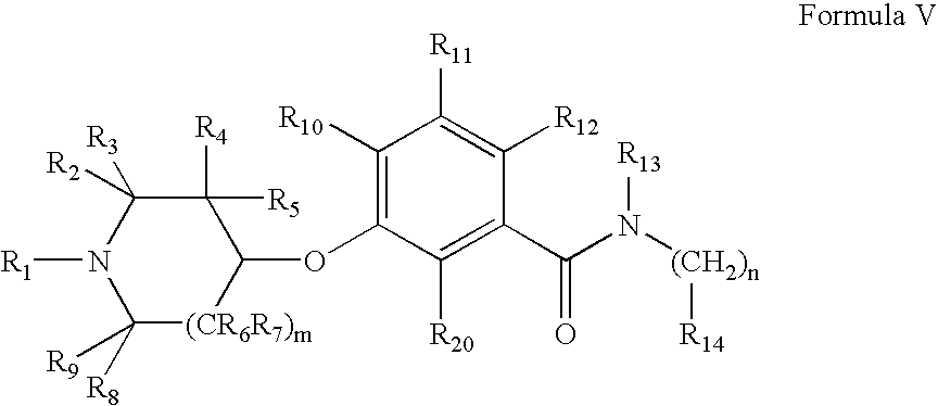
C1([R8])([R9])[(CR6R7)m]C(OC2=C([R10])C([R11])=C([R12])C(C(N([(CH2)n][R14])[R13])=O)=C2[R20])C([R5])([R4])C([R3])([R2])N1[R1]
